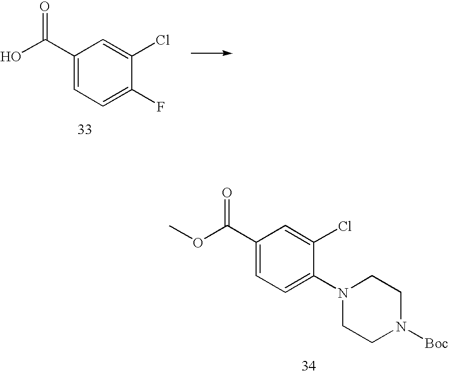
C1(C(O)=O)=CC=C(F)C(Cl)=C1.C1(C(OC)=O)=CC=C(N2CCN([Boc])CC2)C(Cl)=C1
